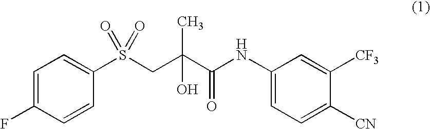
C1=C(F)C=CC(S(CC(C(NC2=CC=C([CN])C([CF3])=C2)=O)(C)O)(=O)=O)=C1
